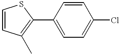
C1(C2=C(C)C=CS2)=CC=C(Cl)C=C1
